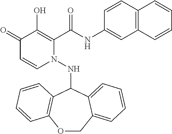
C1(=O)C=CN(NC2C3=C(OCC4=CC=CC=C24)C=CC=C3)C(C(NC2=CC3=C(C=C2)C=CC=C3)=O)=C1O
